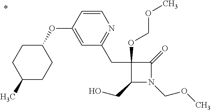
C1(CO)N(COC)C(=O)C1(CC1=NC=CC(OC2CCC(C)CC2)=C1)OCOC
